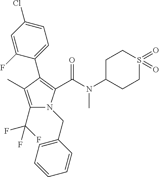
C1(C2=C(C(=O)N(C3CCS(=O)(=O)CC3)C)N(CC3=CC=CC=C3)C(C(F)(F)F)=C2C)=CC=C(Cl)C=C1F
